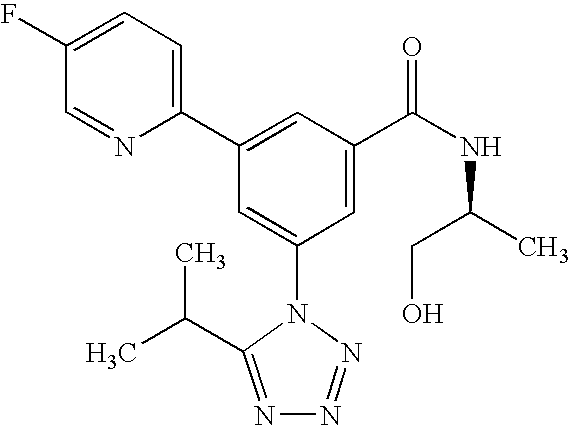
C1(C2=CC(C(NC(C)CO)=O)=CC(N3C(C(C)C)=NN=N3)=C2)=CC=C(F)C=N1
